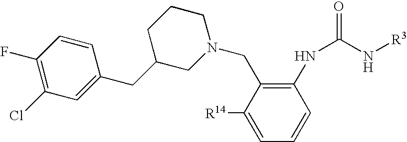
C1=C([R14])C(CN2CCCC(CC3=CC(Cl)=C(F)C=C3)C2)=C(NC(N[R3])=O)C=C1
